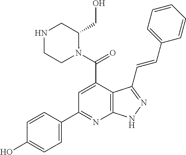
C1=C(C(N2C(CO)CNCC2)=O)C2=C(N=C1C1=CC=C(O)C=C1)NN=C2C=CC1=CC=CC=C1
